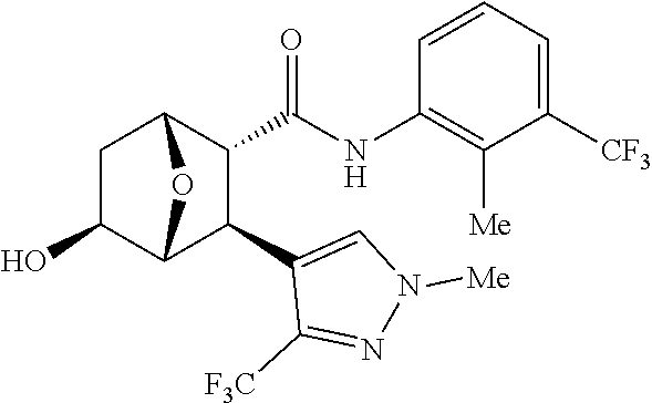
C1C(O)C2C(C3=CN([Me])N=C3[F3C])C(C(NC3=C([Me])C([CF3])=CC=C3)=O)C1O2
